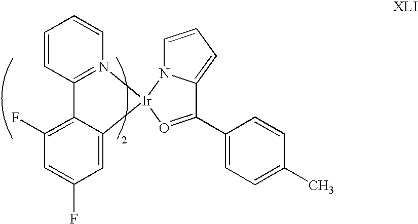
C1=CC2=N(C=C1)[Ir]1(C3=CC(F)=CC(F)=C23)N2C=CC=C2C(C2=CC=C(C)C=C2)=O1
